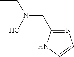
CCN(CC1=NC=CN1)O
